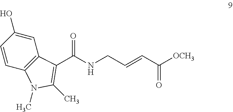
C1=C(O)C=CC2=C1C(C(NCC=CC([OCH3])=O)=O)=C(C)N2C
